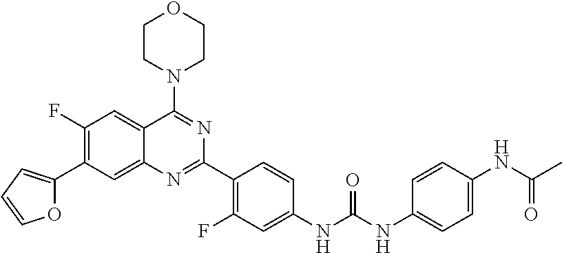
O1C(C2=C(F)C=C3C(=C2)N=C(C2=C(F)C=C(NC(NC4=CC=C(NC(C)=O)C=C4)=O)C=C2)N=C3N2CCOCC2)=CC=C1
